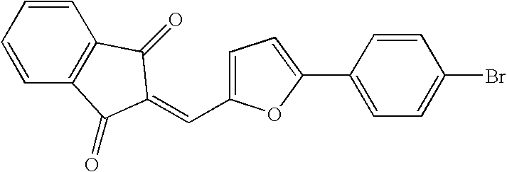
C1=CC=CC2=C1C(=O)C(=CC1=CC=C(C3=CC=C(Br)C=C3)O1)C2=O
